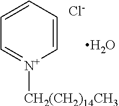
C1=CC=C[N+]([CH2(CH2)14CH3])=C1.[Cl-].O
